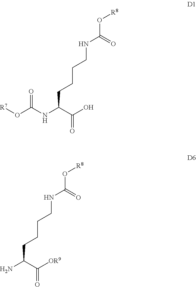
[R7]OC(NC(C(O)=O)CCCCNC(=O)O[R8])=O.NC(C([OR9])=O)CCCCNC(=O)O[R8]
